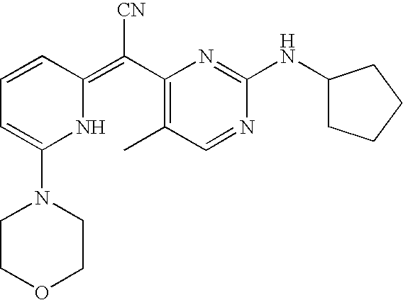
C1=CC(=C(C2=C(C)C=NC(NC3CCCC3)=N2)[CN])NC(N2CCOCC2)=C1
